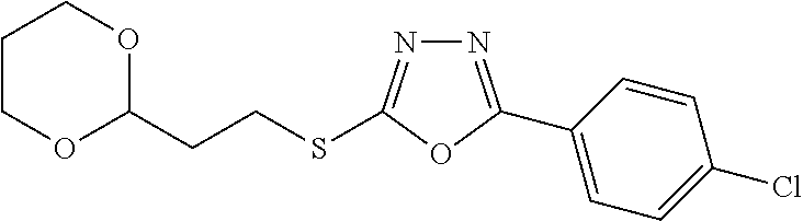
N1=C(C2=CC=C(Cl)C=C2)OC(SCCC2OCCCO2)=N1
